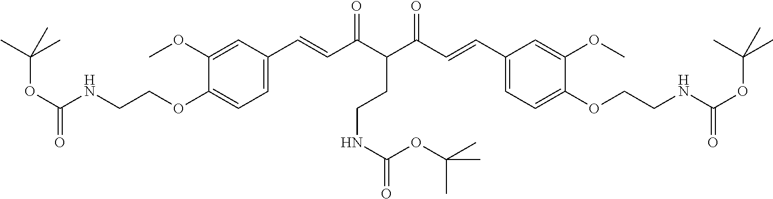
C1(OCCNC(OC(C)(C)C)=O)=CC=C(C=CC(=O)C(C(=O)C=CC2=CC=C(OCCNC(=O)OC(C)(C)C)C(OC)=C2)CCNC(=O)OC(C)(C)C)C=C1OC
